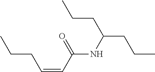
C(=CC(=O)NC(CCC)CCC)CCC
